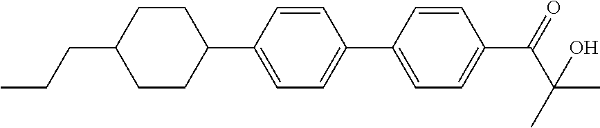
CCCC1CCC(C2=CC=C(C3=CC=C(C(C(C)(C)O)=O)C=C3)C=C2)CC1
